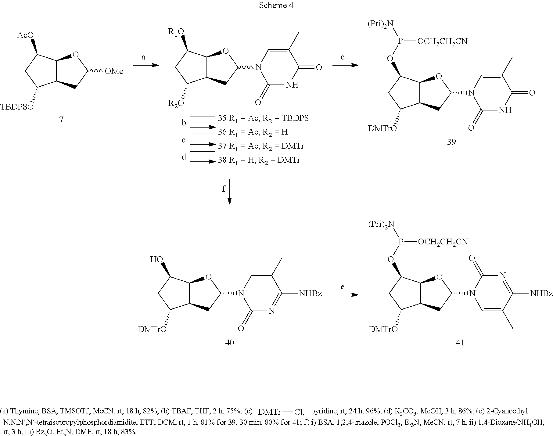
C12CC([OMe])OC1C([AcO])CC2[TBDPSO].C12OC(N3C(=O)NC(=O)C(C)=C3)CC1C([DMTrO])CC2OP([OCH2CH2CN])[(Pri)2N].C12CC(N3C(=O)NC(=O)C(C)=C3)OC1C([R1O])CC2[R2O].C12OC(N3C=C(C)C([NHBz])=NC3=O)CC1C([DMTrO])CC2OP([OCH2CH2CN])[(Pri)2N].C12OC(N3C(=O)N=C([NHBz])C(C)=C3)CC1C([DMTrO])CC2O.[DMTr]Cl
